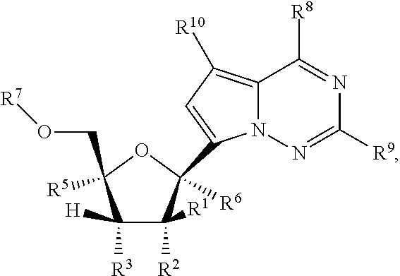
C1([R1])([R2])C([R6])(C2=CC([R10])=C3N2N=C([R9])N=C3[R8])OC(CO[R7])([R5])C1([H])[R3]
